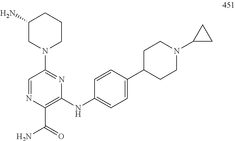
C1(NC2=CC=C(C3CCN(C4CC4)CC3)C=C2)=C(C(=O)N)N=CC(N2CCCC(N)C2)=N1
